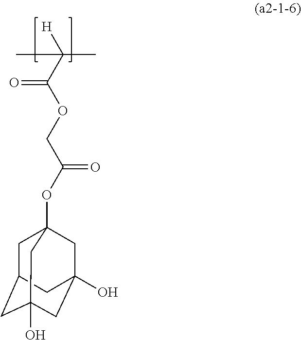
C1C2CC3(O)CC(O)(C2)CC1(OC(COC(C([H])(C)C)=O)=O)C3
